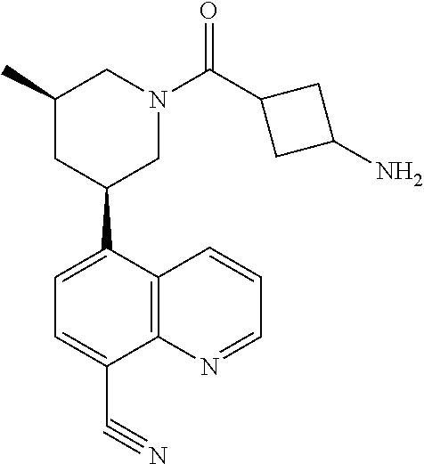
C1(C)CC(C2=CC=C(C#N)C3=C2C=CC=N3)CN(C(C2CC(N)C2)=O)C1
